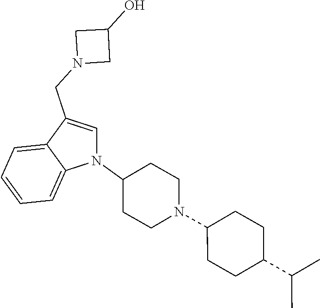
N1(C2CCN(C3CCC(C(C)C)CC3)CC2)C=C(CN2CC(O)C2)C2=CC=CC=C12
